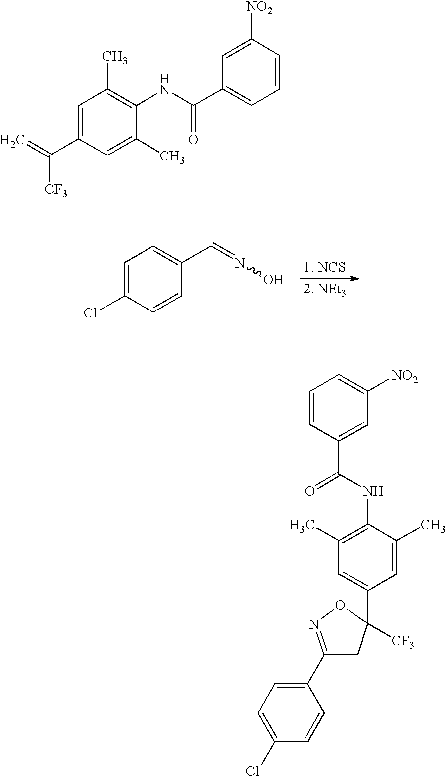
C1=C(Cl)C=CC(C=NO)=C1.C1=C(C(=C)[CF3])C=C(C)C(NC(C2=CC=CC([NO2])=C2)=O)=C1C.C1=CC(C(=O)NC2=C(C)C=C(C3([CF3])CC(C4=CC=C(Cl)C=C4)=NO3)C=C2C)=CC([NO2])=C1
